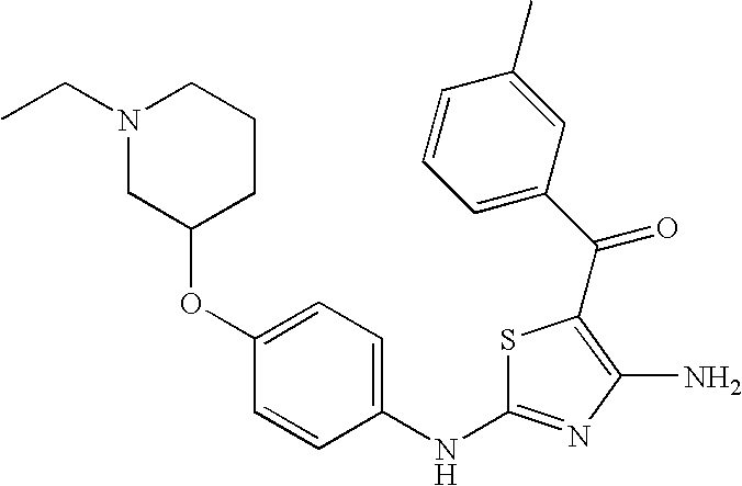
C(C1=C(N)N=C(NC2=CC=C(OC3CCCN(CC)C3)C=C2)S1)(C1=CC=CC(C)=C1)=O
